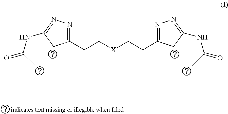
C1(CC[X]CCC2=NN=C(NC(C)=O)C2)=NN=C(NC(C)=O)C1
